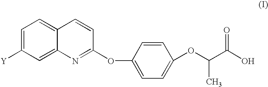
C1=C([Y])C=C2C(=C1)C=CC(OC1=CC=C(OC(C)C(=O)O)C=C1)=N2
